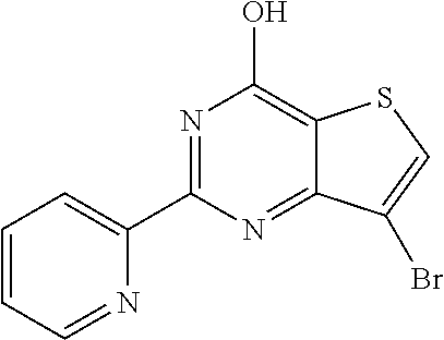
C1(C2=NC(O)=C3C(=N2)C(Br)=CS3)=CC=CC=N1
